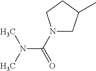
N1(C(N(C)C)=O)CC(C)CC1
